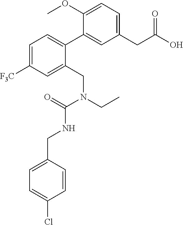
C1=C([F3C])C=C(CN(CC)C(=O)NCC2=CC=C(Cl)C=C2)C(C2=CC(CC(O)=O)=CC=C2OC)=C1
